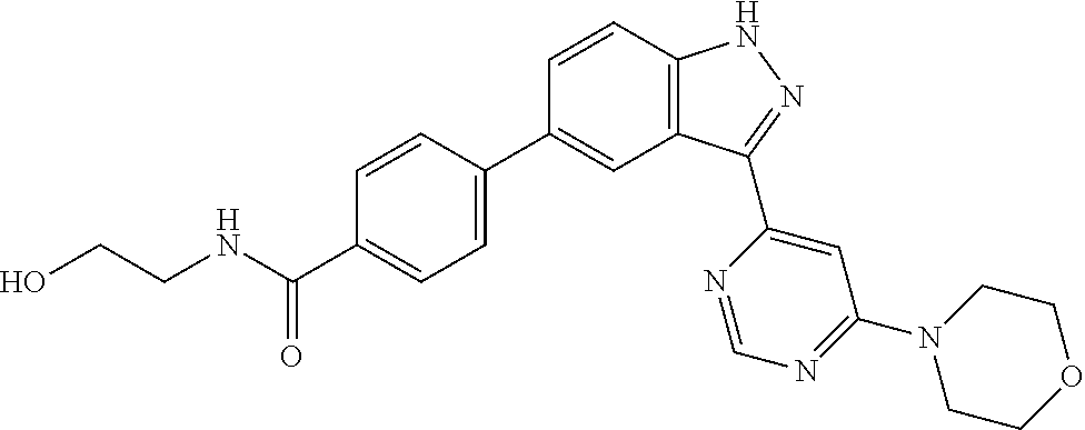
C1=CC2=C(C=C1C1=CC=C(C(NCCO)=O)C=C1)C(C1=CC(N3CCOCC3)=NC=N1)=NN2
